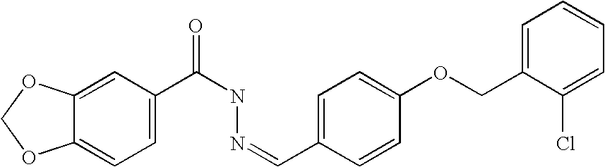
C1=C(C(NN=CC2=CC=C(OCC3=CC=CC=C3Cl)C=C2)=O)C=C2C(=C1)OCO2
